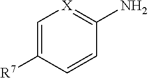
C1=C([R7])C=CC(N)=[X]1
